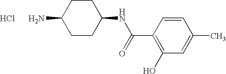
C1=CC(C(=O)NC2CCC(N)CC2)=C(O)C=C1C.Cl
